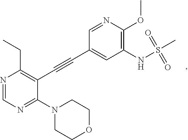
N1=CN=C(N2CCOCC2)C(C#CC2=CC(NS(C)(=O)=O)=C(OC)N=C2)=C1CC
